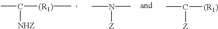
CC([(R1)])[Z].CC([(R1)]C)[NHZ].CN(C)[Z]
